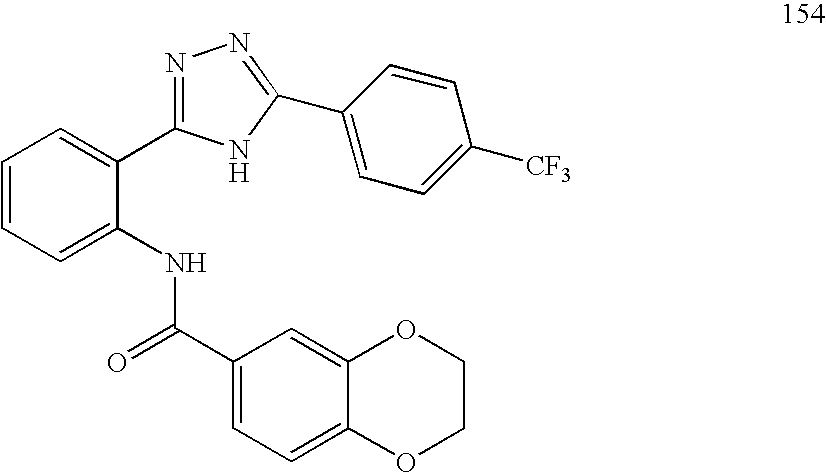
C1=CC=C(NC(=O)C2=CC=C3C(=C2)OCCO3)C(C2=NN=C(C3=CC=C([CF3])C=C3)N2)=C1
